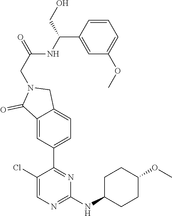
C1(Cl)=CN=C(NC2CCC(OC)CC2)N=C1C1=CC=C2C(=C1)C(=O)N(CC(NC(C1=CC(OC)=CC=C1)CO)=O)C2
